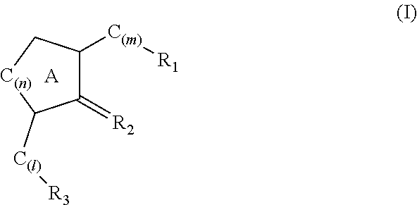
C1(=[R2])C([C(m)][R1])C[C(n)]C1[C(l)][R3].[A]
